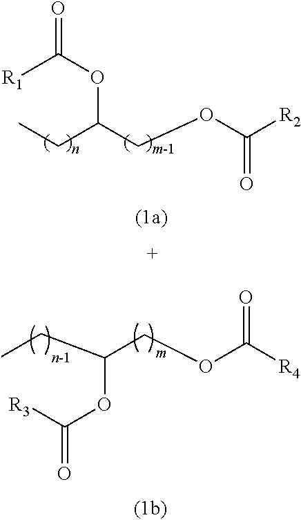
C(C(COC([R2])=O)OC([R1])=O)C.C(COC([R4])=O)(CC)OC([R3])=O
